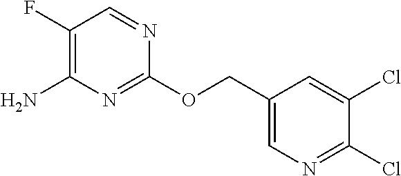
C1(F)=C(N)N=C(OCC2=CN=C(Cl)C(Cl)=C2)N=C1
